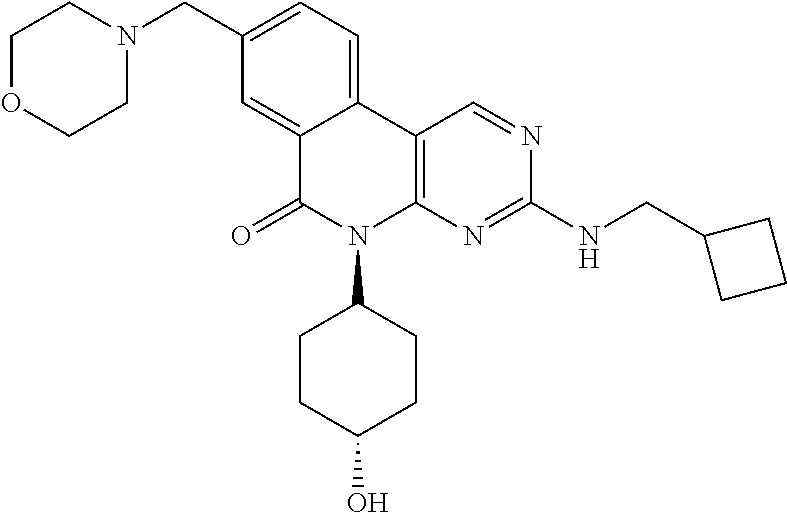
C1OCCN(CC2=CC=C3C(=C2)C(=O)N(C2CCC(O)CC2)C2=C3C=NC(NCC3CCC3)=N2)C1
